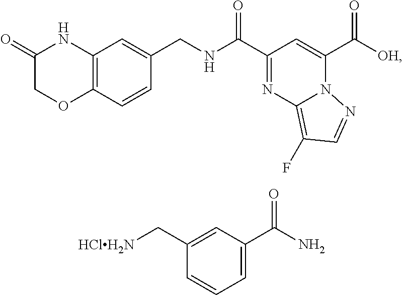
C(C1=NC2=C(F)C=NN2C(C([OH])=O)=C1)(=O)NCC1=CC2=C(C=C1)OCC(=O)N2.[HClH2N]CC1=CC(C(N)=O)=CC=C1
